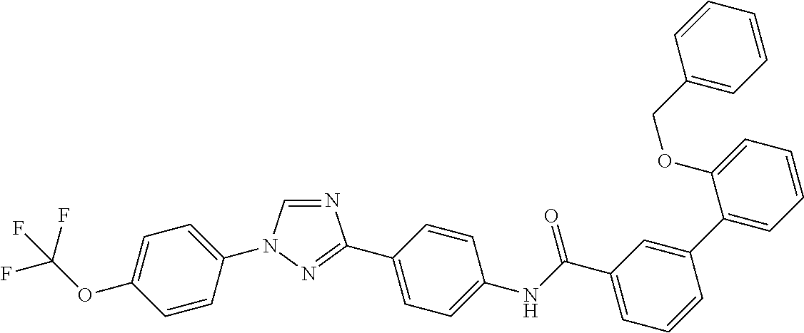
N1=CN(C2=CC=C(OC(F)(F)F)C=C2)N=C1C1=CC=C(NC(C2=CC=CC(C3=CC=CC=C3OCC3=CC=CC=C3)=C2)=O)C=C1
